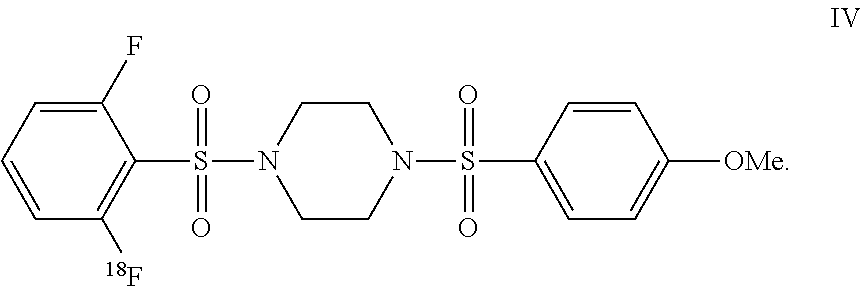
C1=CC=C(F)C(S(N2CCN(S(=O)(C3=CC=C([OMe])C=C3)=O)CC2)(=O)=O)=C1[18F]
